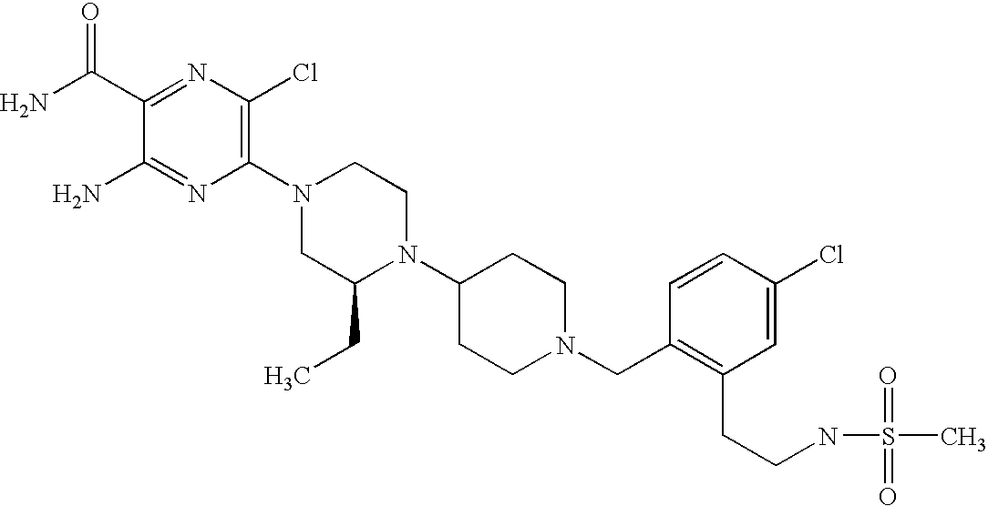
C1(C(N)=O)=NC(Cl)=C(N2CC(CC)N(C3CCN(CC4=C(CCNS(C)(=O)=O)C=C(Cl)C=C4)CC3)CC2)N=C1N
